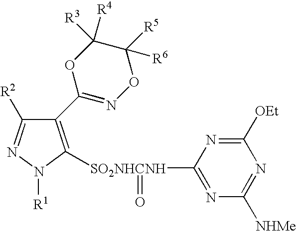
C1(C2=NOC([R6])([R5])C([R3])([R4])O2)=C([SO2NHCNH](C2=NC([NHMe])=NC([OEt])=N2)=O)N([R1])N=C1[R2]
